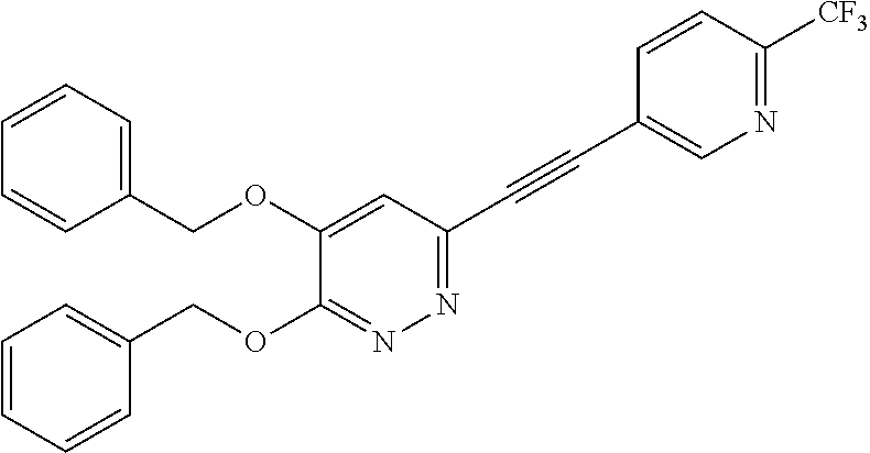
C1=CC(COC2=CC(C#CC3=CN=C([CF3])C=C3)=NN=C2OCC2=CC=CC=C2)=CC=C1
